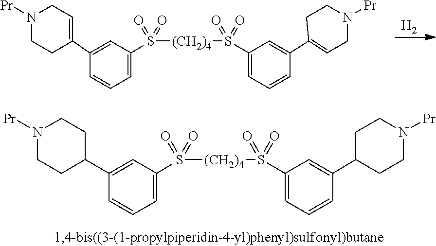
C1(C2CCN([Pr])CC2)=CC(S([(CH2)4]S(C2=CC=CC(C3CCN([Pr])CC3)=C2)(=O)=O)(=O)=O)=CC=C1.C1(C2=CCN([Pr])CC2)=CC(S([(CH2)4]S(C2=CC=CC(C3=CCN([Pr])CC3)=C2)(=O)=O)(=O)=O)=CC=C1.[H2]
